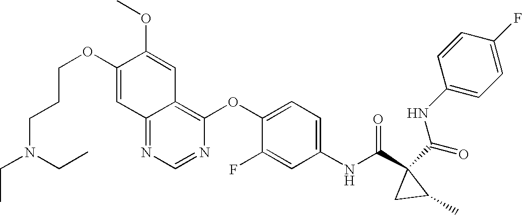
O(C1=CC2=NC=NC(OC3=CC=C(NC(C4(C(=O)NC5=CC=C(F)C=C5)CC4C)=O)C=C3F)=C2C=C1OC)CCCN(CC)CC
